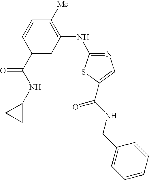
C1(C(NC2CC2)=O)=CC(NC2=NC=C(C(NCC3=CC=CC=C3)=O)S2)=C([Me])C=C1
